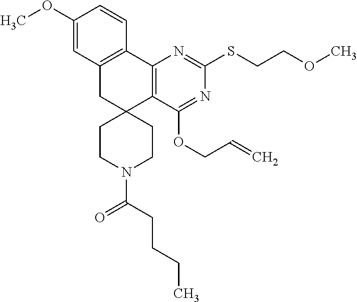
C1(OC)=CC2=C(C=C1)C1=C(C3(C2)CCN(C(CCCC)=O)CC3)C(OCC=C)=NC(SCCOC)=N1
